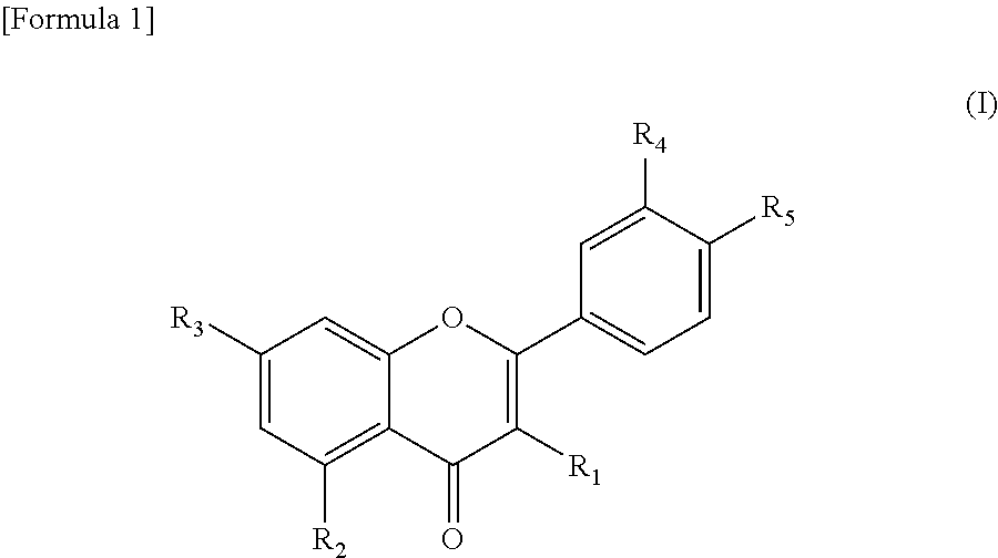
C1([R3])=CC([R2])=C2C(=C1)OC(C1=CC=C([R5])C([R4])=C1)=C([R1])C2=O
